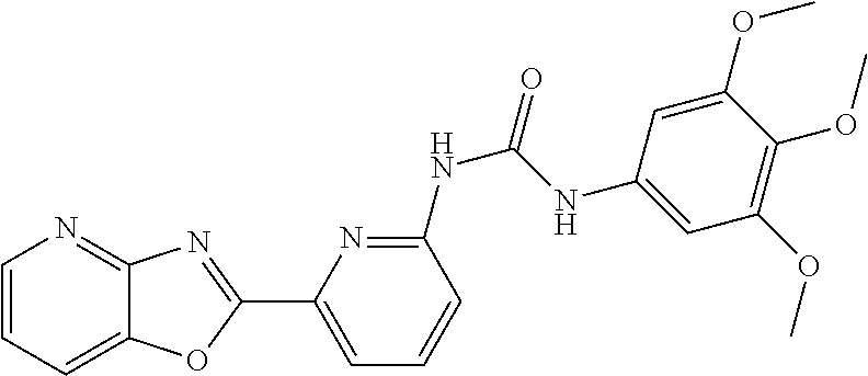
C1=CC=C2C(=N1)N=C(C1=CC=CC(NC(=O)NC3=CC(OC)=C(OC)C(OC)=C3)=N1)O2
